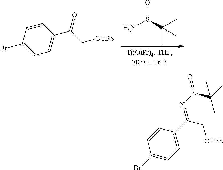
NS(=O)C(C)(C)C.C1=C(C(C[OTBS])=O)C=CC(Br)=C1.C1(Br)=CC=C(C(C[OTBS])=NS(C(C)(C)C)=O)C=C1
